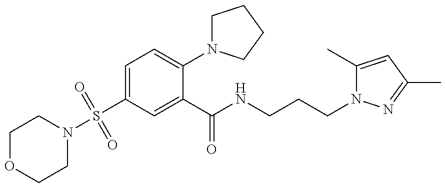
C1OCCN(S(C2=CC=C(N3CCCC3)C(C(=O)NCCCN3C(C)=CC(C)=N3)=C2)(=O)=O)C1
